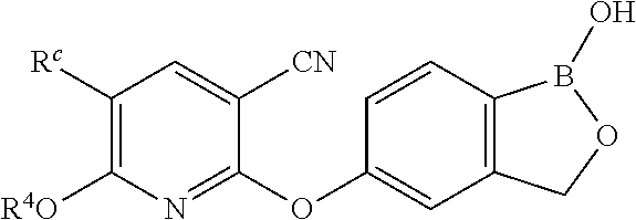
C1([Rc])=C([R4O])N=C(OC2=CC3=C(C=C2)B(O)OC3)C([CN])=C1
